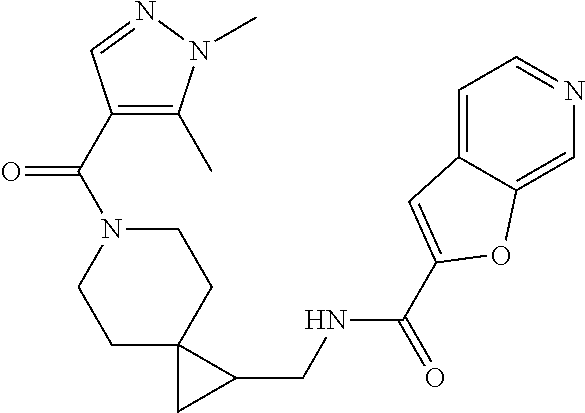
C1N(C(C2=C(C)N(C)N=C2)=O)CCC2(C1)CC2CNC(C1=CC2=CC=NC=C2O1)=O
